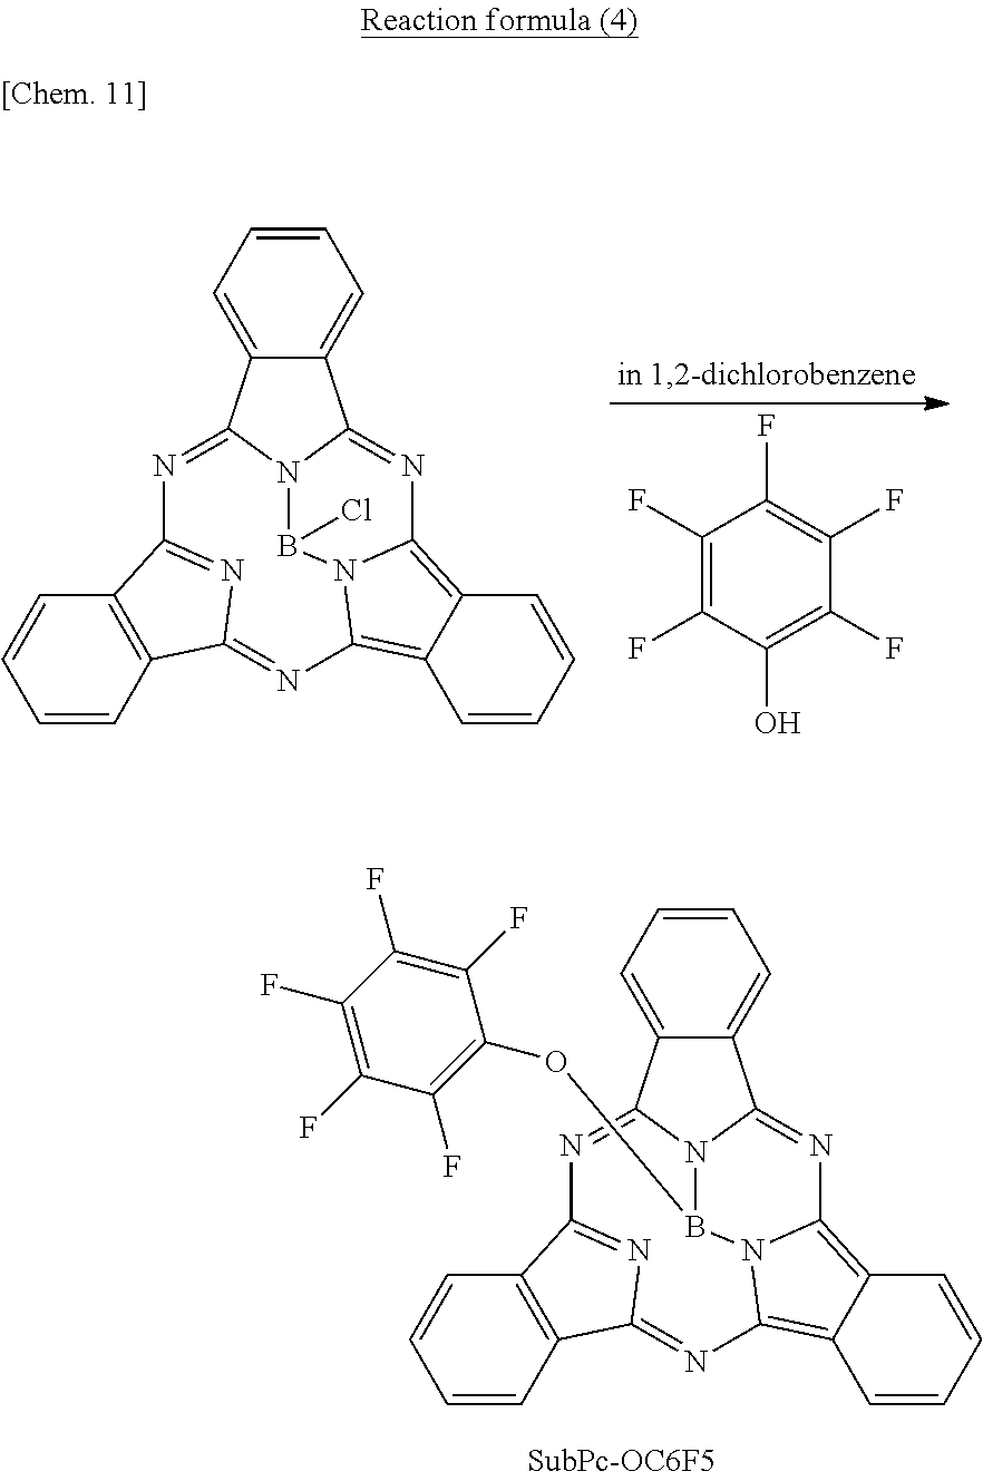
C1=CC=C2C(=C1)C1=NC3=C4C(=C5N3B(Cl)N1C2=NC1=NC(=N5)C2=C1C=CC=C2)C=CC=C4.C1(F)=C(F)C(O)=C(F)C(F)=C1F.C1=CC=C2C(=C1)C1=NC3=C4C(=C5N3B(OC3=C(F)C(F)=C(F)C(F)=C3F)N1C2=NC1=NC(=N5)C2=C1C=CC=C2)C=CC=C4
